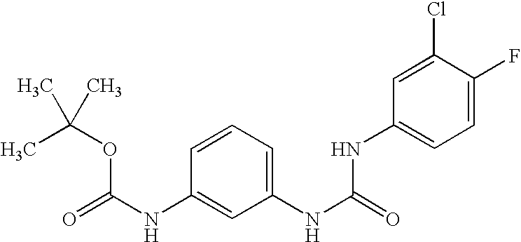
C1(NC(=O)NC2=CC=C(F)C(Cl)=C2)=CC=CC(NC(=O)OC(C)(C)C)=C1
